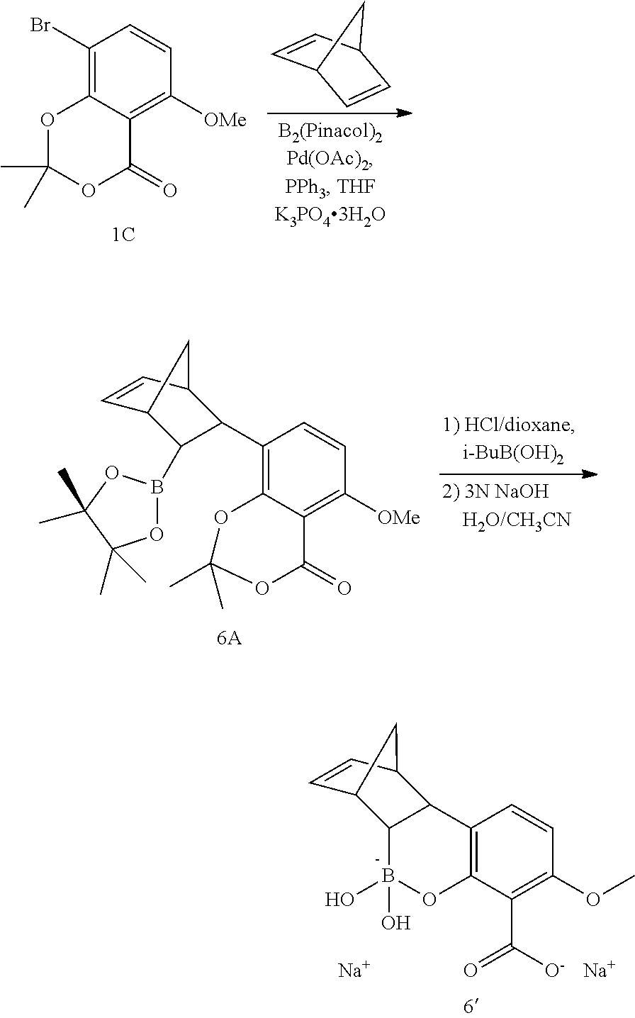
C1(Br)=C2C(=C([OMe])C=C1)C(=O)OC(C)(C)O2.C1=CC2C=CC1C2.C1(C2C(B3OC(C)(C)C(C)(C)O3)C3C=CC2C3)=C2C(=C([OMe])C=C1)C(=O)OC(C)(C)O2.C12=C(C(C([O-])=O)=C(OC)C=C1)OB(O)(O)C1C3C=CC(C21)C3.[Na].[Na]
